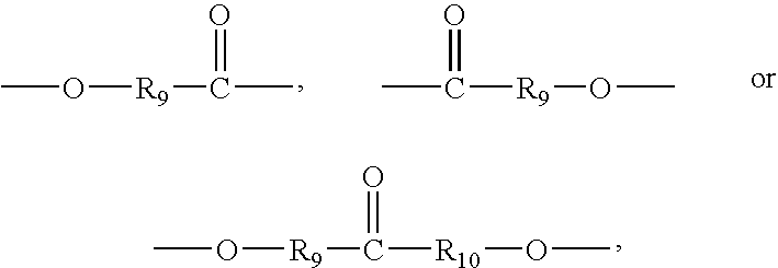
CO[R9]C([R10]OC)=O.CO[R9]C(C)=O.CC([R9]OC)=O
